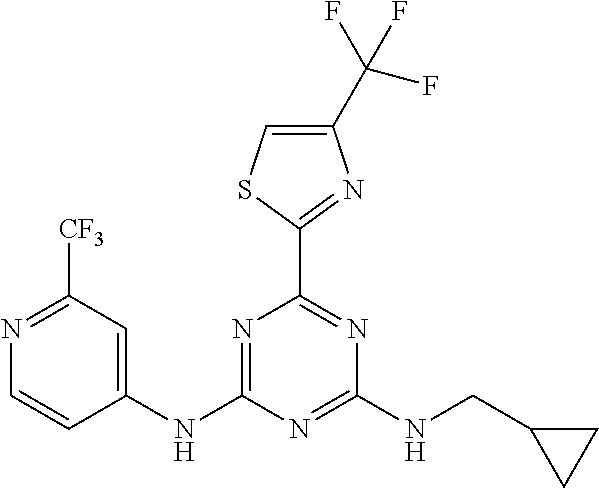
N1=C([CF3])C=C(NC2=NC(C3=NC(C(F)(F)F)=CS3)=NC(NCC3CC3)=N2)C=C1
